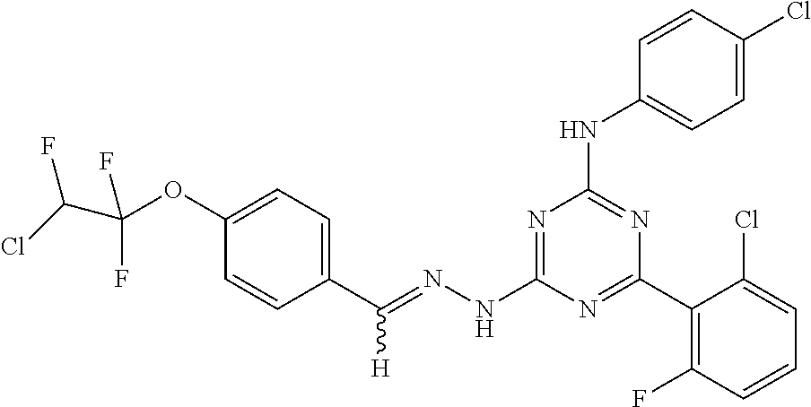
C1(C(=NNC2=NC(NC3=CC=C(Cl)C=C3)=NC(C3=C(F)C=CC=C3Cl)=N2)[H])=CC=C(OC(C(Cl)F)(F)F)C=C1
